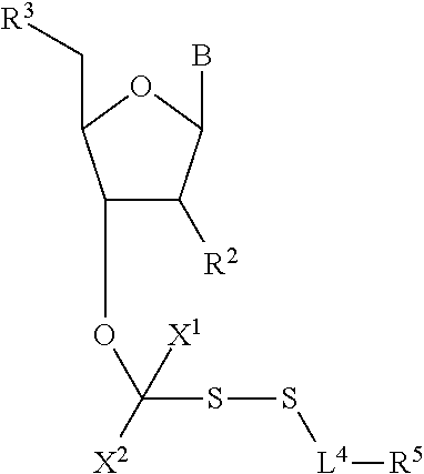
C1(OC(SS[L4][R5])([X2])[X1])C([R2])C(B)OC1C[R3]
